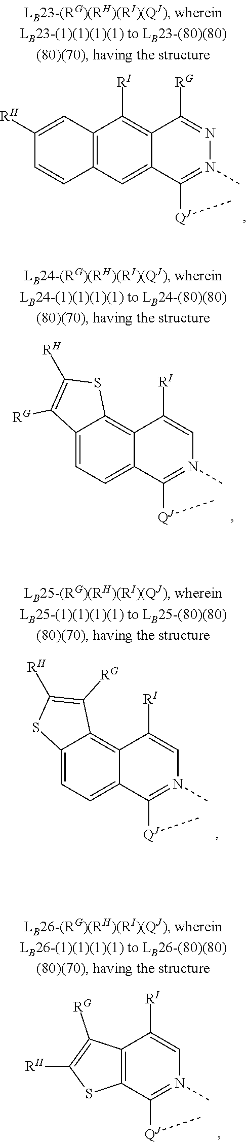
C12=C([RI])C3=C(C=C1C([QJ]C)=N(C)N=C2[RG])C=CC([RH])=C3.C12=C3C(=CC=C1C([QJ]C)=N(C)C=C2[RI])C([RG])=C([RH])S3.C12=C3C(=CC=C1C([QJ]C)=N(C)C=C2[RI])SC([RH])=C3[RG].C12=C(C([QJ]C)=N(C)C=C1[RI])SC([RH])=C2[RG]
